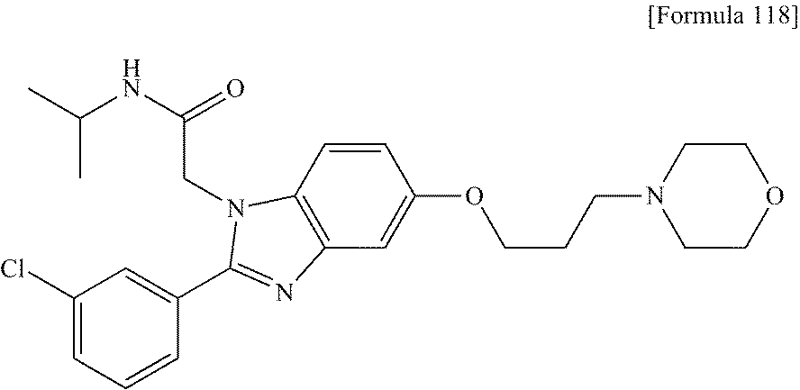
C(NC(C)C)(CN1C2=C(C=C(OCCCN3CCOCC3)C=C2)N=C1C1=CC(Cl)=CC=C1)=O
